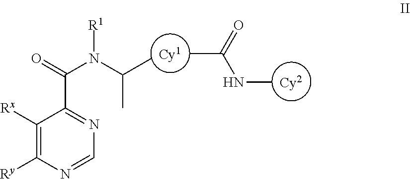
[Cy1].C1([Rx])=C([Ry])N=CN=C1C(N(C(C)C)[R1])=O.[Cy2].CC(NC)=O
